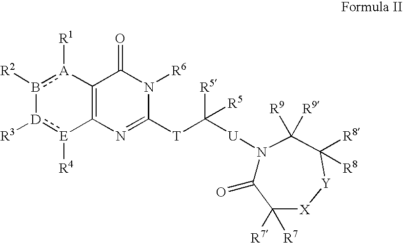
b1([R2])[A]([R1])C2=C([E]([R4]):[D]-1[R3])N=C([T]C([R5])([U]N1C(=O)C([R7])([R7])[X][Y]C([R8])([R8])C1([R9])[R9])[R5])N([R6])C2=O
